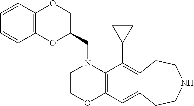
C1(CN2C3=C(OCC2)C=C2C(=C3C3CC3)CCNCC2)COC2=C(O1)C=CC=C2
